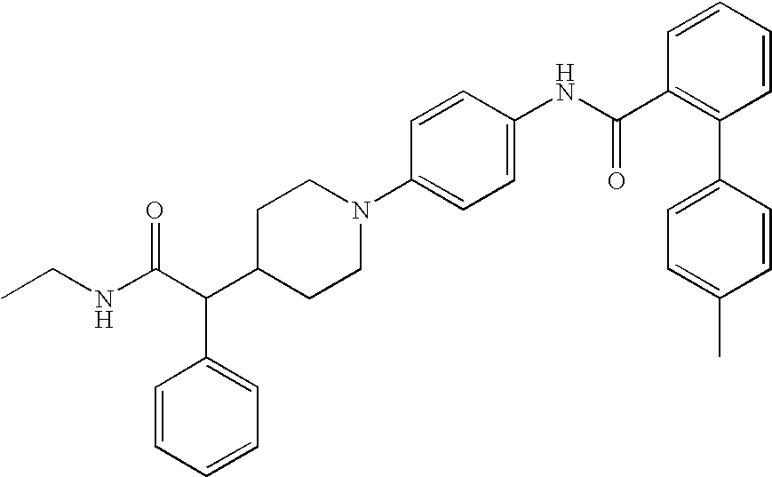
C(C(C1CCN(C2=CC=C(NC(C3=C(C4=CC=C(C)C=C4)C=CC=C3)=O)C=C2)CC1)C1=CC=CC=C1)(NCC)=O
